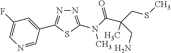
N1=C(N(C(C(CSC)(C)CN)=O)C)SC(C2=CC(F)=CN=C2)=N1
